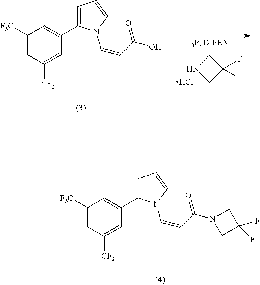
C1([F3C])=CC([CF3])=CC(C2=CC=CN2C=CC(N2CC(F)(F)C2)=O)=C1.C1NCC1(F)F.Cl.C1([F3C])=CC([CF3])=CC(C2=CC=CN2C=CC(O)=O)=C1
